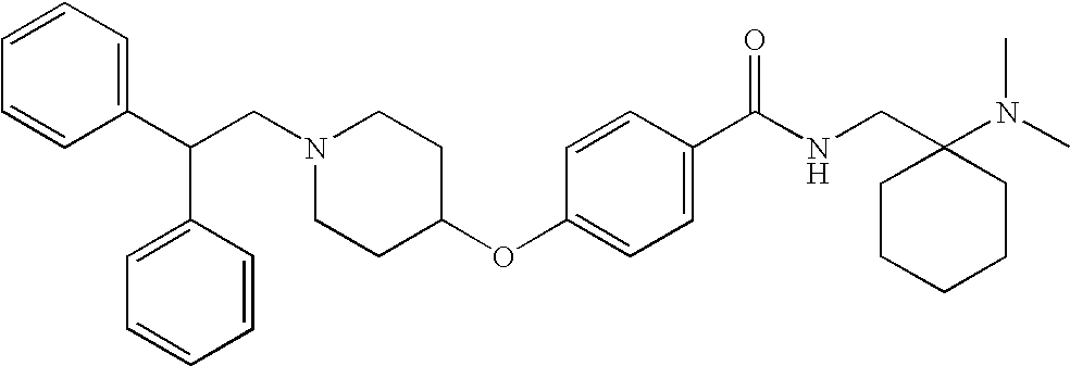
N1(CC(C2=CC=CC=C2)C2=CC=CC=C2)CCC(OC2=CC=C(C(NCC3(N(C)C)CCCCC3)=O)C=C2)CC1
